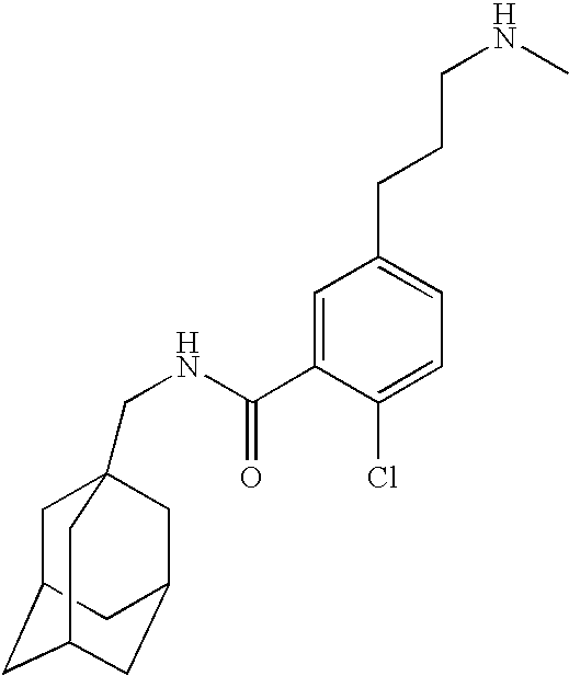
C1C2CC3CC(CC1(CNC(C1=CC(CCCNC)=CC=C1Cl)=O)C3)C2
